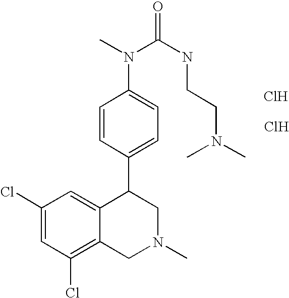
Cl.C1(Cl)=C2C(=CC(Cl)=C1)C(C1=CC=C(N(C(=O)NCCN(C)C)C)C=C1)CN(C)C2.Cl
